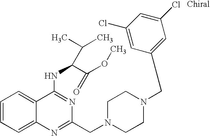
C1=CC=C2C(=C1)C(NC(C(OC)=O)C(C)C)=NC(CN1CCN(CC3=CC(Cl)=CC(Cl)=C3)CC1)=N2
